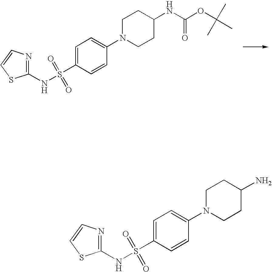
C1=CC(S(NC2=NC=CS2)(=O)=O)=CC=C1N1CCC(N)CC1.C1=CC(S(NC2=NC=CS2)(=O)=O)=CC=C1N1CCC(NC(OC(C)(C)C)=O)CC1
